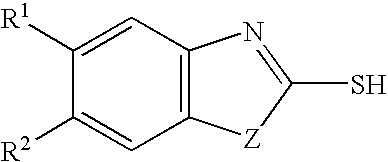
C1([R2])=CC2=C(C=C1[R1])N=C(S)[Z]2
